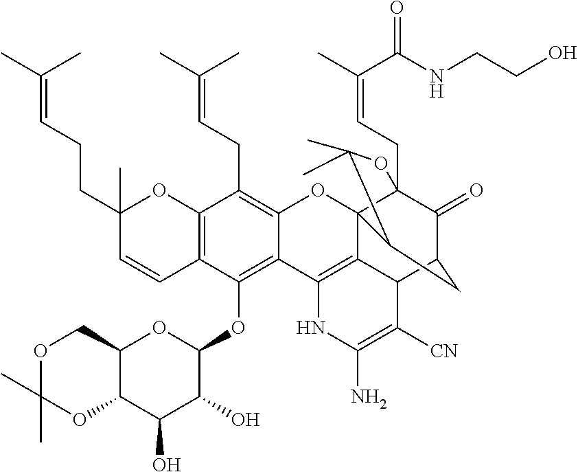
C12=C(C(OC3C(O)C(O)C4C(O3)COC(C)(C)O4)=C3C(=C1CC=C(C)C)OC14C5(CC=C(C)C(NCCO)=O)C(=O)C(CC1C(C)(C)O5)C1C4=C3NC(N)=C1[CN])C=CC(CCC=C(C)C)(C)O2
